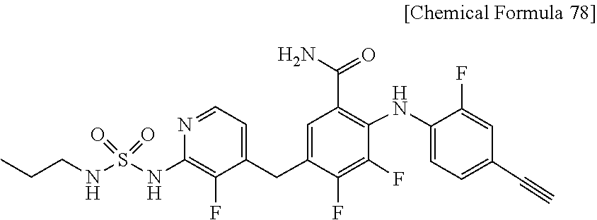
O=S(=O)(NC1=C(F)C(CC2=CC(C(N)=O)=C(NC3=CC=C(C#C)C=C3F)C(F)=C2F)=CC=N1)NCCC
